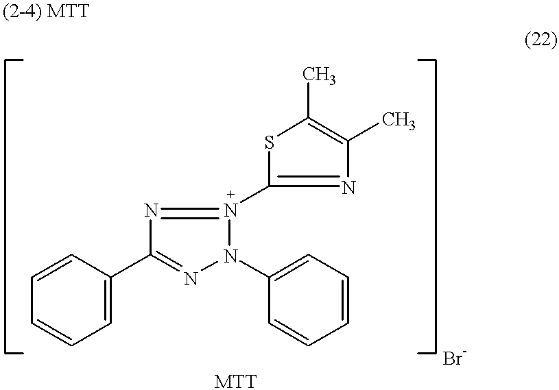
C1=CC(C2=NN(C3=CC=CC=C3)N(C3=NC(C)=C(C)S3)=N2)=CC=C1
